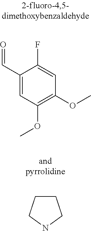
C1(C=O)=CC(OC)=C(OC)C=C1F.C1CCNC1
